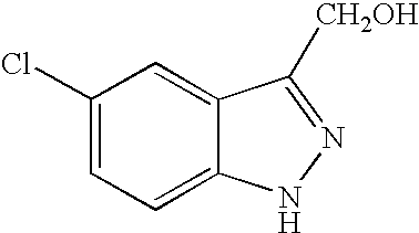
C1=C(Cl)C=C2C(=C1)NN=C2[CH2OH]
